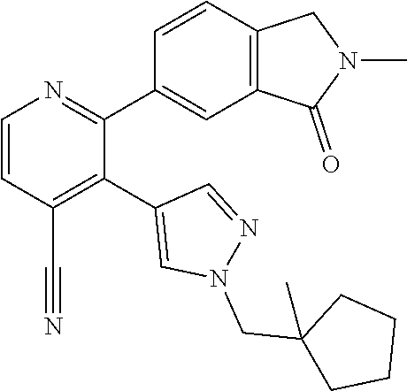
C1=CC(C#N)=C(C2=CN(CC3(C)CCCC3)N=C2)C(C2=CC3=C(C=C2)CN(C)C3=O)=N1
